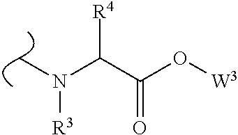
CN(C(C(=O)O[W3])[R4])[R3]
